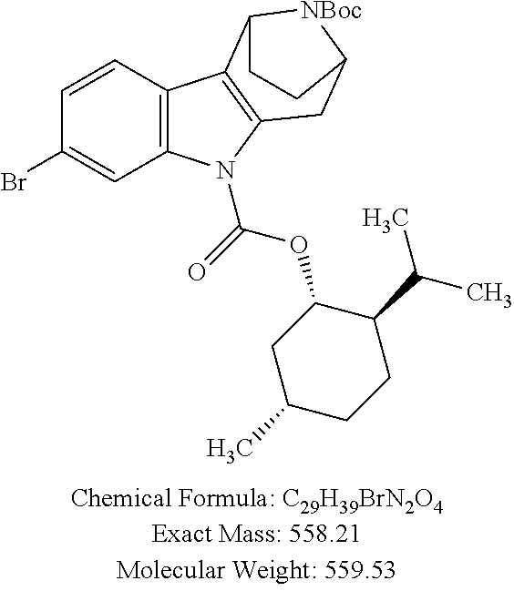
BrC1=CC2=C(C=C1)C1=C(CC3[NBoc]C1CC3)N2C(OC1CC(C)CCC1C(C)C)=O
